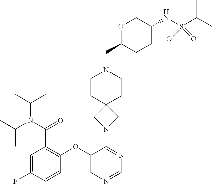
C1=C(F)C=CC(OC2=CN=CN=C2N2CC3(C2)CCN(CC2CCC(NS(C(C)C)(=O)=O)CO2)CC3)=C1C(N(C(C)C)C(C)C)=O
